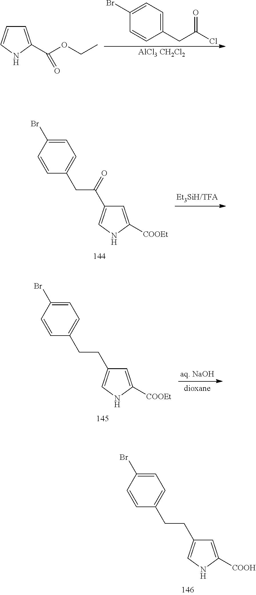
C1=C(Br)C=CC(CCC2=CNC([COOH])=C2)=C1.C1=C(C(OCC)=O)NC=C1.C1(Br)=CC=C(CC(Cl)=O)C=C1.[AlCl3 CH2Cl2].C1=C(Br)C=CC(CC(=O)C2=CNC([COOEt])=C2)=C1.C1=C(Br)C=CC(CCC2=CNC([COOEt])=C2)=C1
